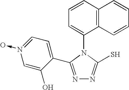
N1=C(C2=CC=N(->O)C=C2O)N(C2=CC=CC3=C2C=CC=C3)C(S)=N1
